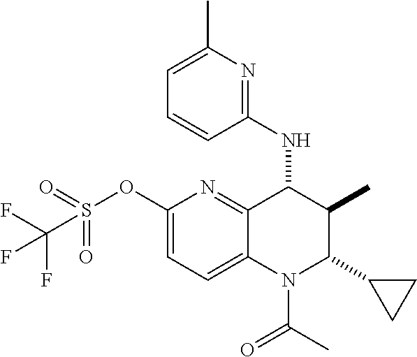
C1(OS(=O)(=O)C(F)(F)F)=CC=C2C(=N1)C(NC1=NC(C)=CC=C1)C(C)C(C1CC1)N2C(C)=O
